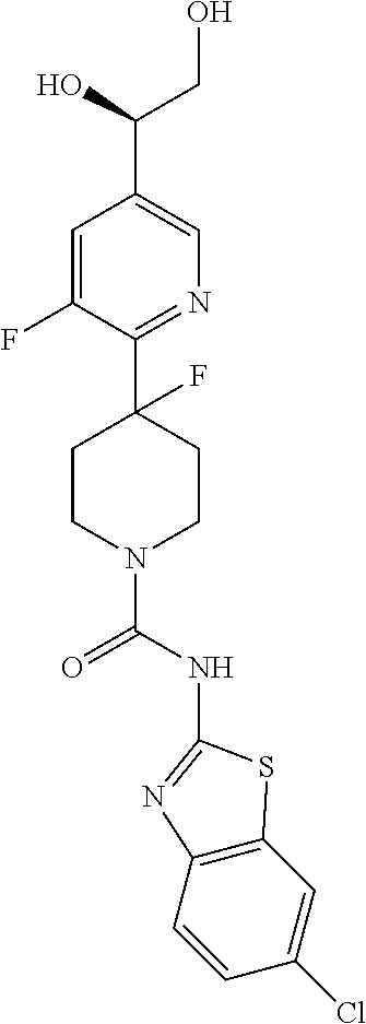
C1=C(F)C(C2(F)CCN(C(NC3=NC4=C(C=C(Cl)C=C4)S3)=O)CC2)=NC=C1C(O)CO
